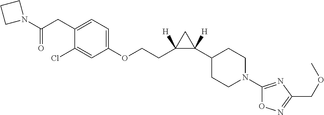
C1(Cl)=CC(OCCC2([H])C(C3CCN(C4=NC(COC)=NO4)CC3)([H])C2)=CC=C1CC(N1CCC1)=O
